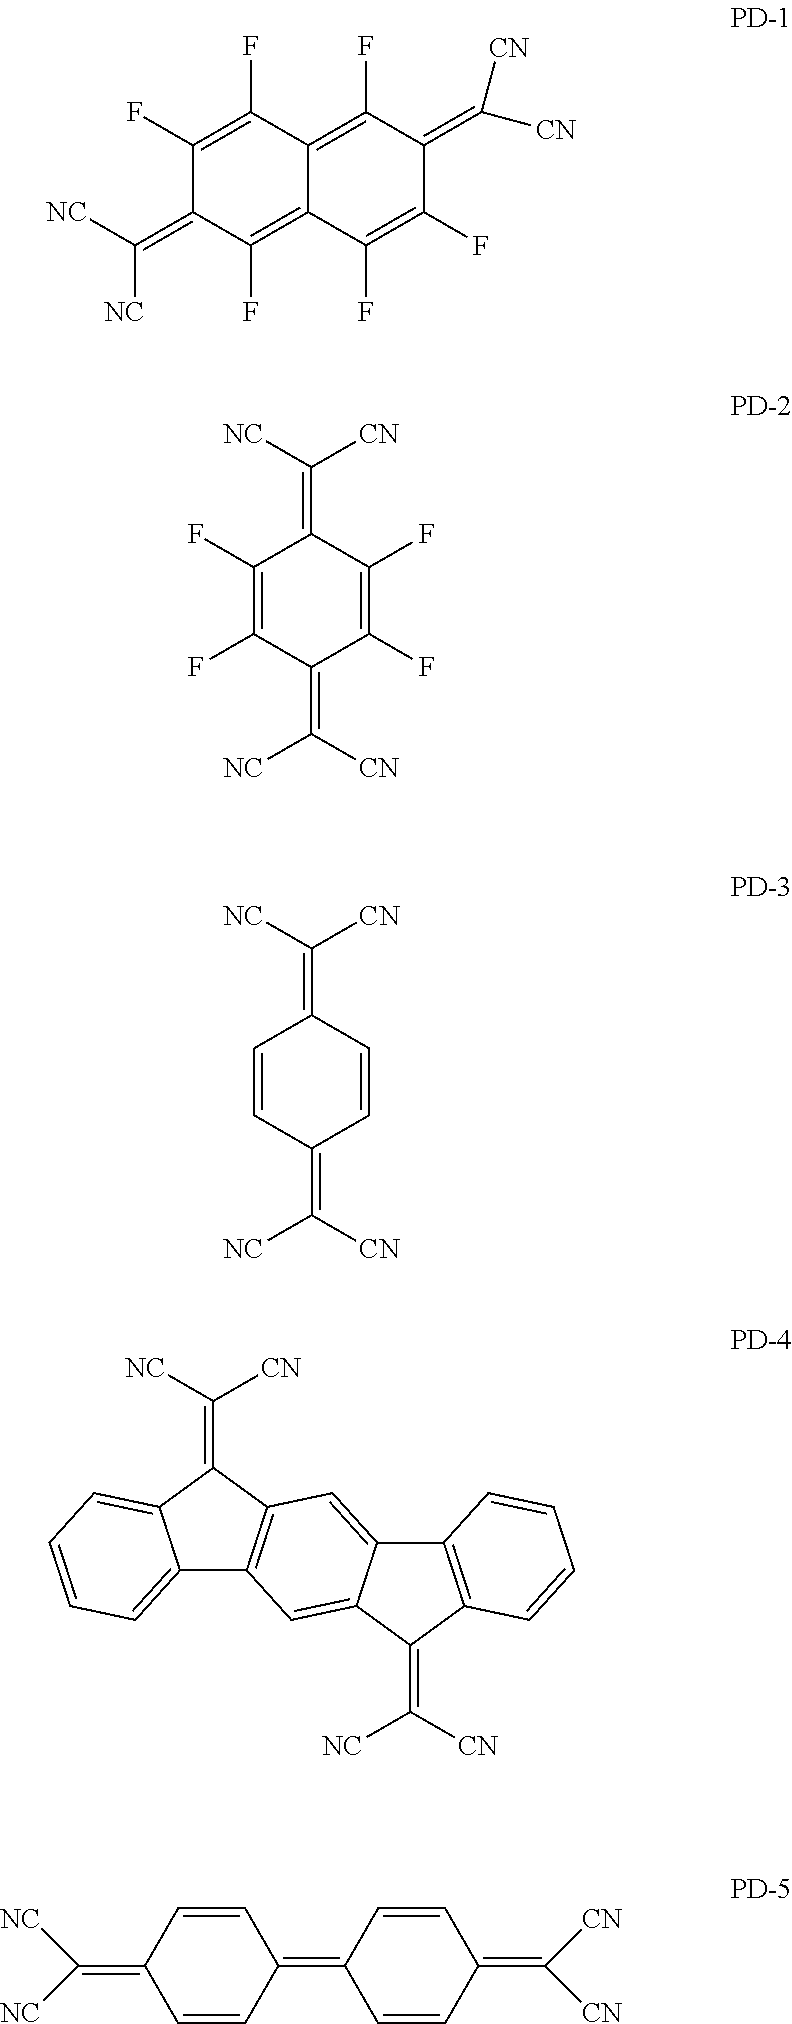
C1(F)=C(F)C2=C(F)C(=C([CN])[CN])C(F)=C(F)C2=C(F)C1=C([NC])[NC].C1(F)=C(F)C(=C([CN])[NC])C(F)=C(F)C1=C([NC])[CN].C1=CC(=C([CN])[NC])C=CC1=C([NC])[CN].C12=CC=CC=C1C(=C([NC])[CN])C1=C2C=C2C(=C1)C1=C(C2=C([CN])[NC])C=CC=C1.C1=CC(=C2C=CC(=C([CN])[CN])C=C2)C=CC1=C([NC])[NC]
